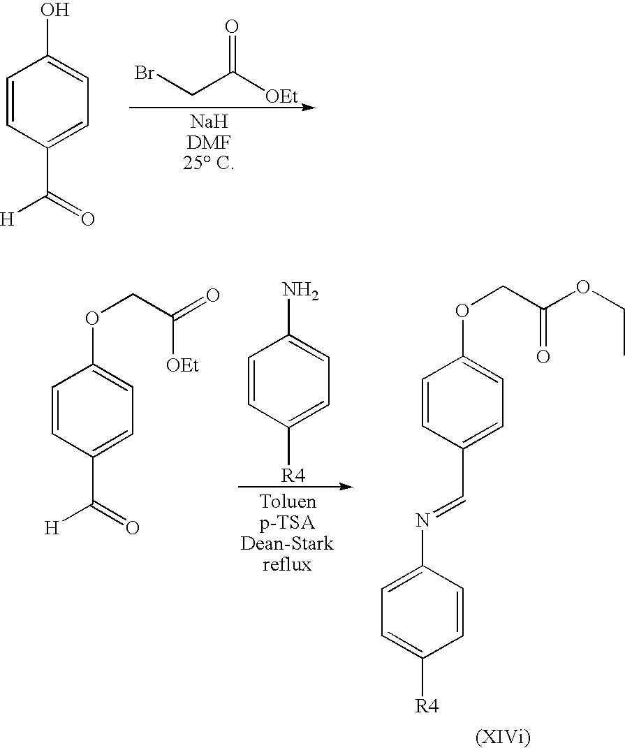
C1=CC(C([H])=O)=CC=C1O.BrCC([OEt])=O.C1=CC(C(=O)[H])=CC=C1OCC(=O)[OEt].C1=CC([R4])=CC=C1N.C1(N=CC2=CC=C(OCC(OCC)=O)C=C2)=CC=C([R4])C=C1
